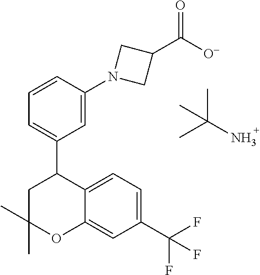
C1(C)(C)CC(C2=CC=CC(N3CC(C([O-])=O)C3)=C2)C2=CC=C(C(F)(F)F)C=C2O1.CC(N)(C)C
